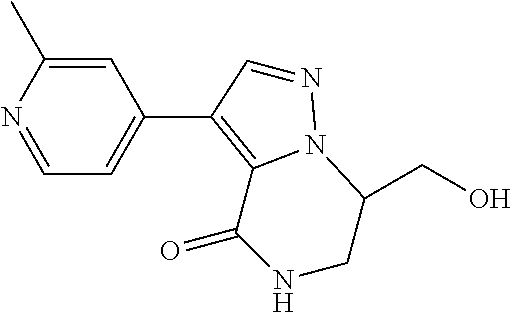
C1=C(C)N=CC=C1C1=C2C(=O)NCC(CO)N2N=C1
